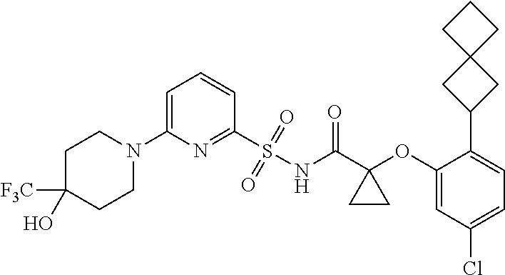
C1=C(N2CCC([F3C])(O)CC2)N=C(S(NC(C2(OC3=CC(Cl)=CC=C3C3CC4(C3)CCC4)CC2)=O)(=O)=O)C=C1
